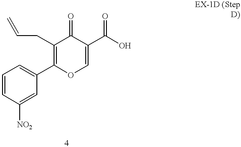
C(=C)CC1=C(C2=CC=CC([NO2])=C2)OC=C(C(O)=O)C1=O
